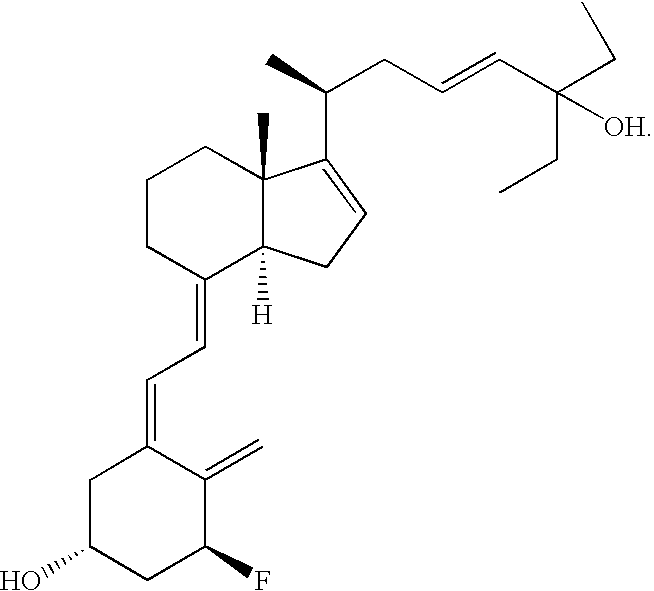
C1C(O)CC(F)C(=C)C1=CC=C1C2([H])C(C)(CCC1)C(C(C)CC=CC([OH])(CC)CC)=CC2
